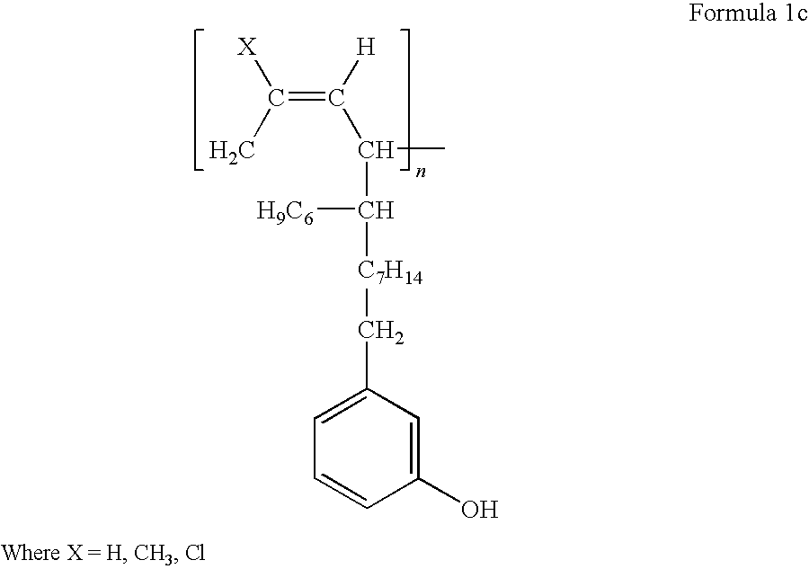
C(=C([H])C(C)C([C7H14]CC1=CC=CC(O)=C1)[H9C6])(C)[X]
